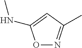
O1N=C(C)C=C1NC
